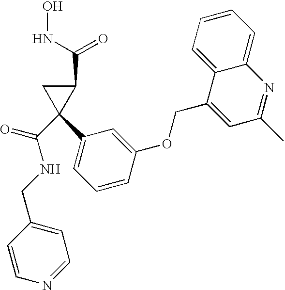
C1(C2=CC=CC(OCC3=CC(C)=NC4=CC=CC=C34)=C2)(C(NCC2=CC=NC=C2)=O)C(C(NO)=O)C1
